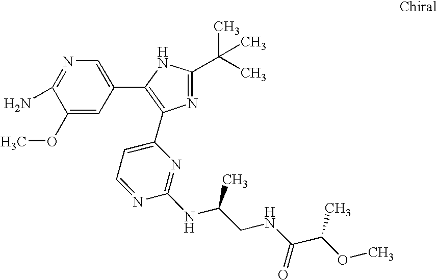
N1=C(C(C)(C)C)NC(C2=CN=C(N)C(OC)=C2)=C1C1=CC=NC(NC(CNC(C(OC)C)=O)C)=N1
